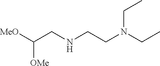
[MeO]C([OMe])CNCCN(CC)CC
